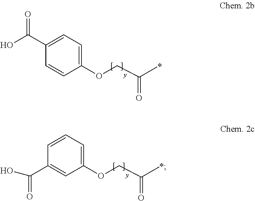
C1(C(O)=O)=CC=C(OCC(C)=O)C=C1.C1=CC=C(OCC(C)=O)C=C1C(=O)O
